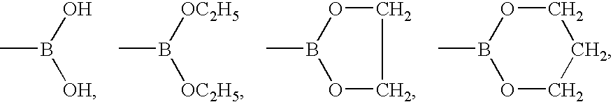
CB1OCCO1.CB1OCCCO1.CB(O)[OH].CB([OC2H5])[OC2H5]
